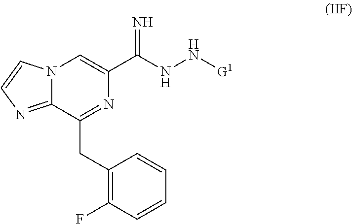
N12C(=NC=C1)C(CC1=C(F)C=CC=C1)=NC(C(=N)NN[G1])=C2
